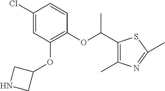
ClC1=CC(OC2CNC2)=C(OC(C2=C(C)N=C(C)S2)C)C=C1
